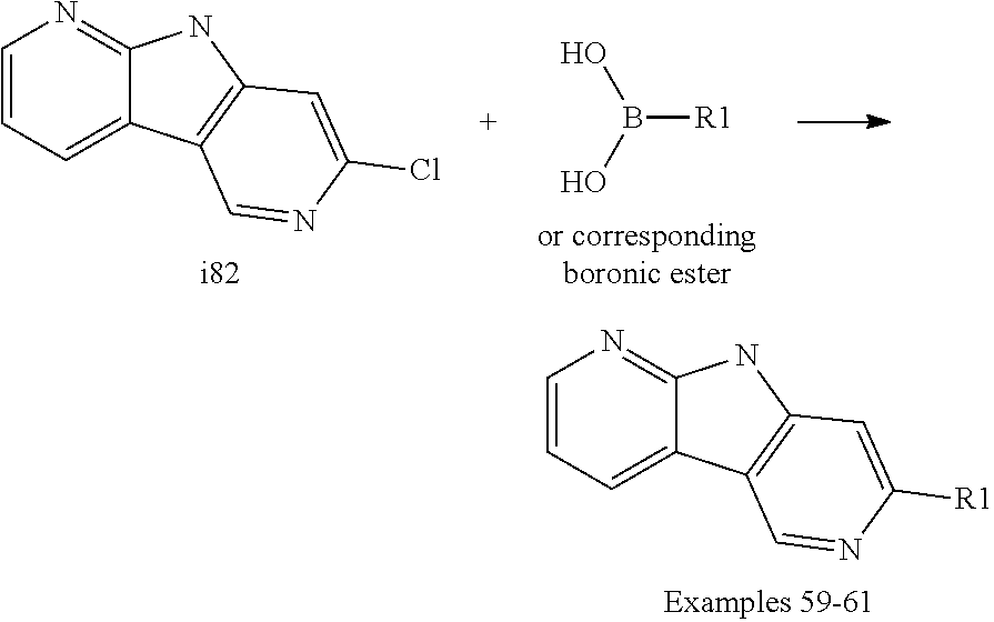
C1=CC=C2C(=N1)NC1=C2C=NC([R1])=C1.C1=CC=C2C(=N1)NC1=C2C=NC(Cl)=C1.B([R1])(O)O
